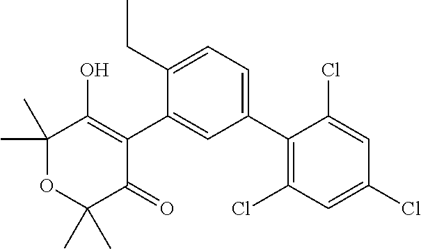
C1(C2=CC=C(CC)C(C3=C(O)C(C)(C)OC(C)(C)C3=O)=C2)=C(Cl)C=C(Cl)C=C1Cl
